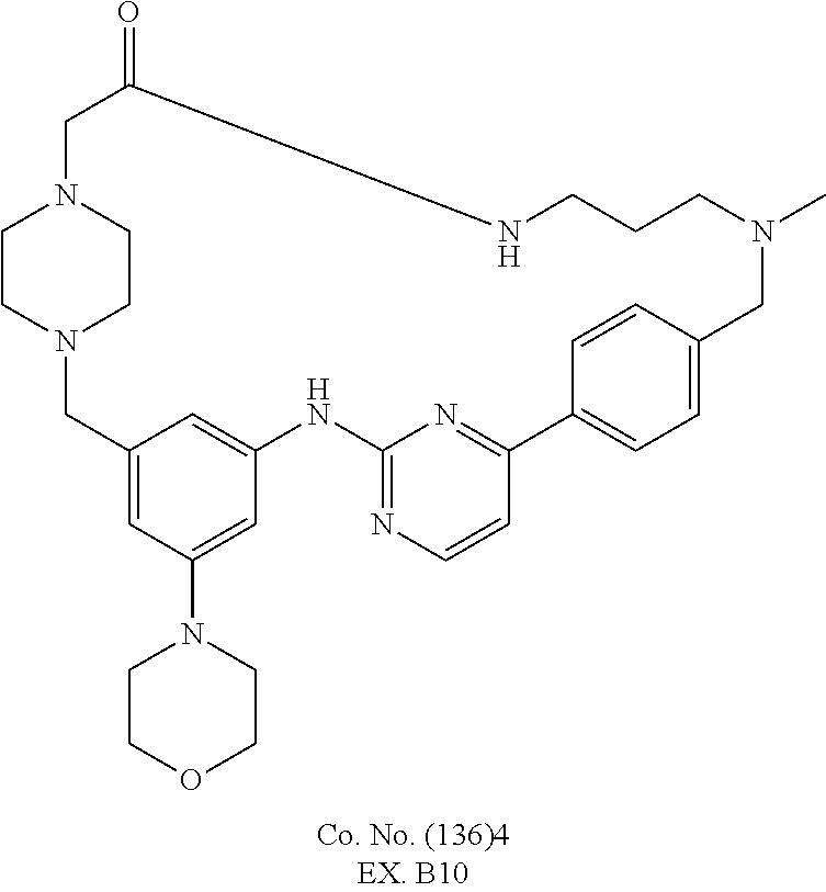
C1CN2CCN1CC(=O)NCCCN(C)CC1=CC=C(C3=NC(=NC=C3)NC3=CC(=CC(N4CCOCC4)=C3)C2)C=C1
